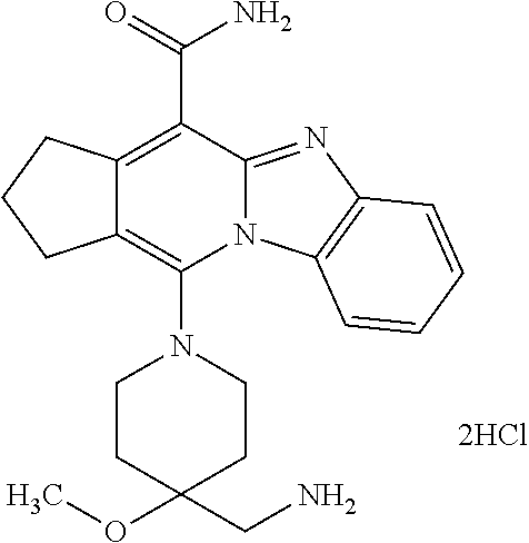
C12=C(N3CCC(OC)(CN)CC3)N3C(=NC4=C3C=CC=C4)C(C(N)=O)=C1CCC2.[2HCl]
